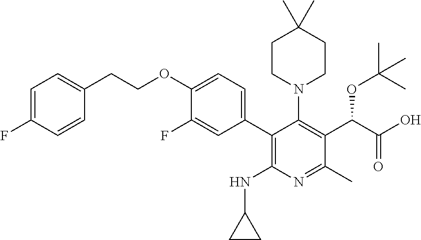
C1=C(F)C=CC(CCOC2=CC=C(C3=C(NC4CC4)N=C(C)C(C(C(O)=O)OC(C)(C)C)=C3N3CCC(C)(C)CC3)C=C2F)=C1
